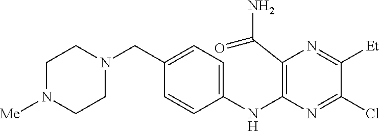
C1(NC2=C(C(N)=O)N=C([Et])C(Cl)=N2)=CC=C(CN2CCN([Me])CC2)C=C1
